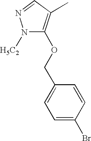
N1([H5C2])C(OCC2=CC=C(Br)C=C2)=C(C)C=N1
